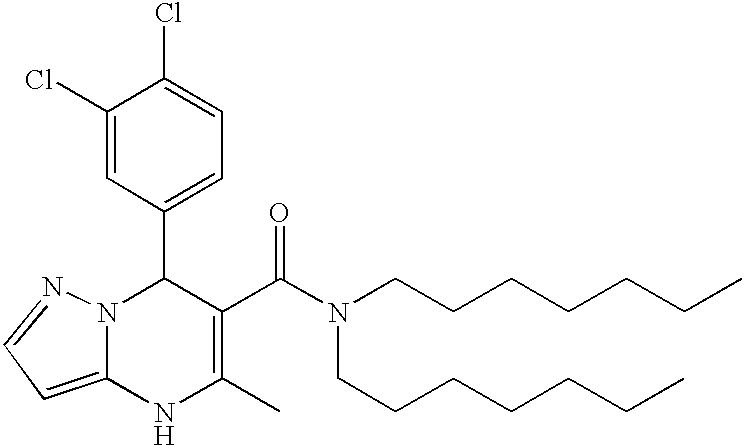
C1(Cl)=CC(C2N3C(=CC=N3)NC(C)=C2C(=O)N(CCCCCCC)CCCCCCC)=CC=C1Cl
